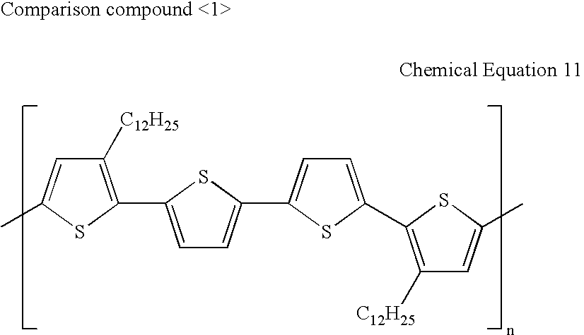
C1([C12H25])=C(C2=CC=C(C3=CC=C(C4=C([C12H25])C=C(C)S4)S3)S2)SC(C)=C1
